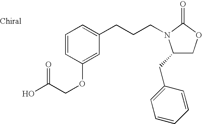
C(CN1C(CC2=CC=CC=C2)COC1=O)CC1=CC=CC(OCC(O)=O)=C1
